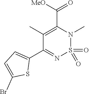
C1(C)=C(C([MeO])=O)N(C)S(=O)(=O)N=C1C1=CC=C(Br)S1
